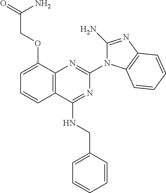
C12=C(C(OCC(N)=O)=CC=C1)N=C(N1C(N)=NC3=C1C=CC=C3)N=C2NCC1=CC=CC=C1
